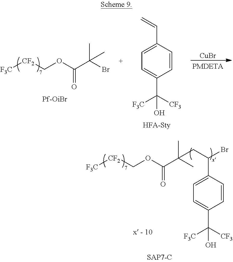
[F3C][CF2]COC(C(C)(Br)C)=O.C1(C=C)=CC=C(C([F3C])([CF3])O)C=C1.[CuBr].C1(C(CC(C)(C)C(OC[CF2][F3C])=O)Br)=CC=C(C([F3C])([CF3])O)C=C1
